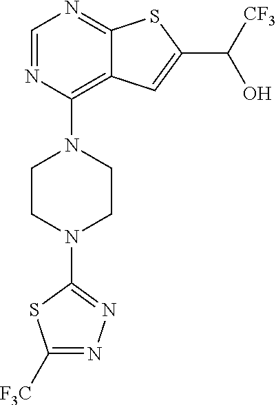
C1=NC(N2CCN(C3=NN=C([F3C])S3)CC2)=C2C(=N1)SC(C([CF3])O)=C2
